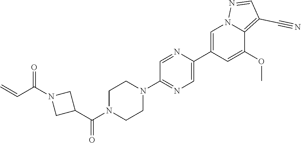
C1=C(C2=CN=C(N3CCN(C(C4CN(C(C=C)=O)C4)=O)CC3)C=N2)C=C(OC)C2=C(C#N)C=NN12
